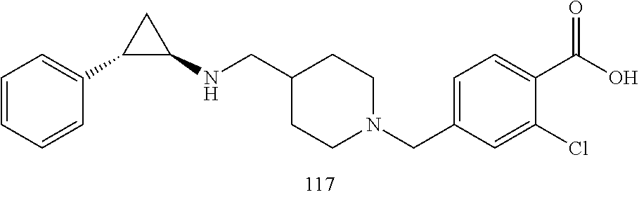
C1(C2CC2NCC2CCN(CC3=CC=C(C(O)=O)C(Cl)=C3)CC2)=CC=CC=C1
